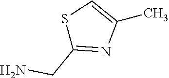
S1C(CN)=NC(C)=C1
